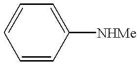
C1=CC([NHMe])=CC=C1
